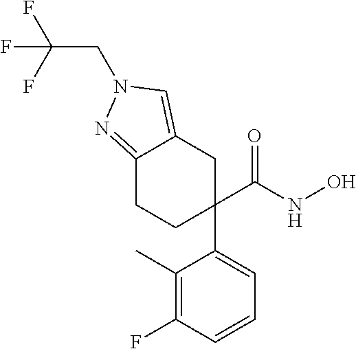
C1(C)=C(F)C=CC=C1C1(C(NO)=O)CCC2=NN(CC(F)(F)F)C=C2C1
